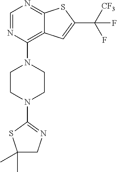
C1=NC(N2CCN(C3=NCC(C)(C)S3)CC2)=C2C(=N1)SC(C(F)([CF3])F)=C2
